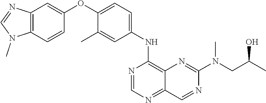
N1=CN=C2C(=C1NC1=CC=C(OC3=CC4=C(N(C)C=N4)C=C3)C(C)=C1)N=C(N(C)CC(C)O)N=C2
